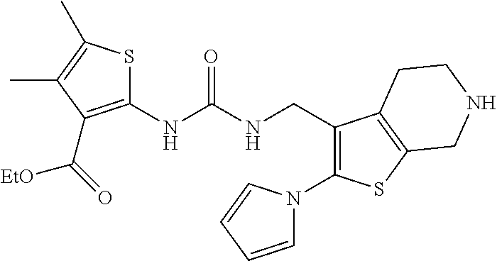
C1(NC(NCC2=C(N3C=CC=C3)SC3=C2CCNC3)=O)=C(C(=O)[EtO])C(C)=C(C)S1
